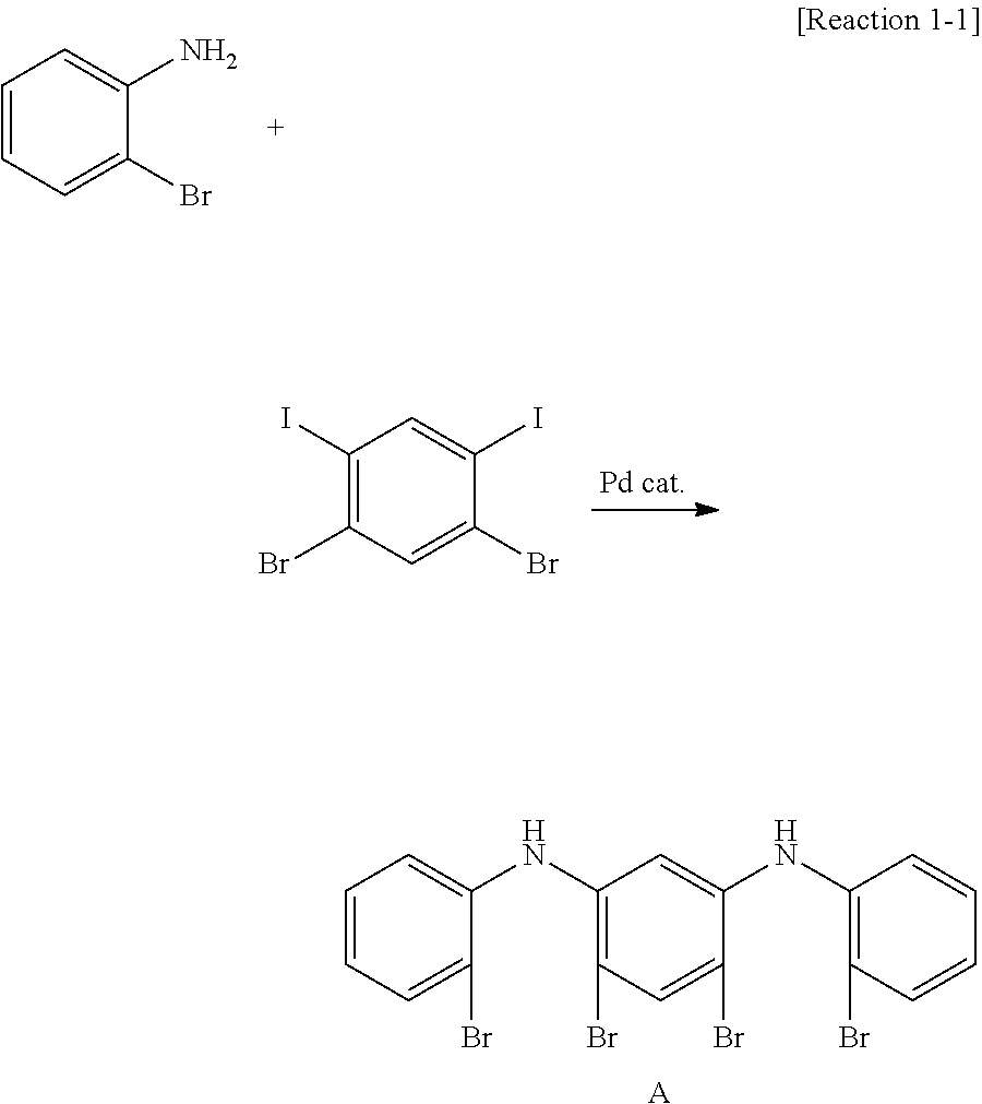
C1=CC=C(Br)C(N)=C1.C1(I)=C(Br)C=C(Br)C(I)=C1.C1=CC=C(Br)C(NC2=C(Br)C=C(Br)C(NC3=C(Br)C=CC=C3)=C2)=C1.[A]
